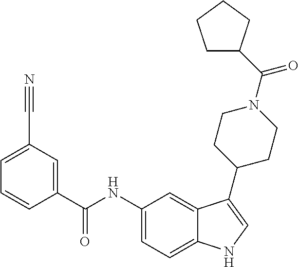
C1=C(C#N)C=C(C(NC2=CC=C3C(=C2)C(C2CCN(C(=O)C4CCCC4)CC2)=CN3)=O)C=C1
